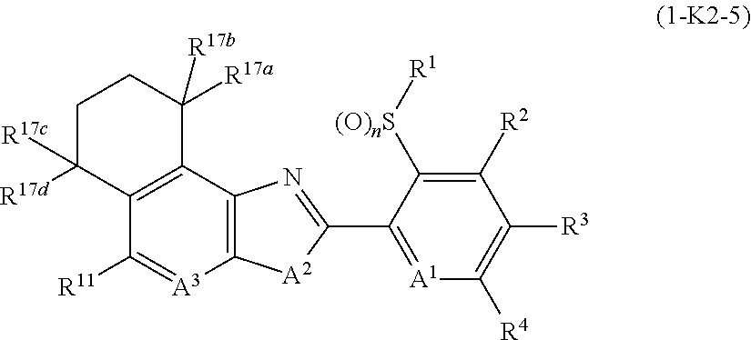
C12=C(C3=C(C([R11])=[A3]1)C([R17c])([R17d])CCC3([R17a])[R17b])N=C(C1=[A1]C([R4])=C([R3])C([R2])=C1[(O)nS][R1])[A2]2
